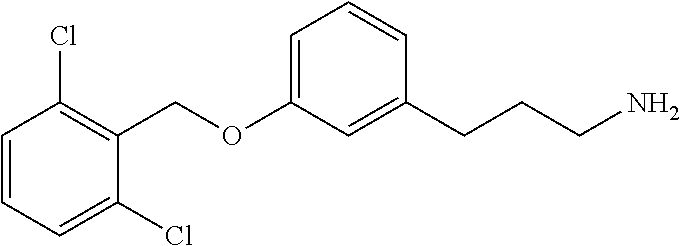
O(C1=CC=CC(CCCN)=C1)CC1=C(Cl)C=CC=C1Cl
